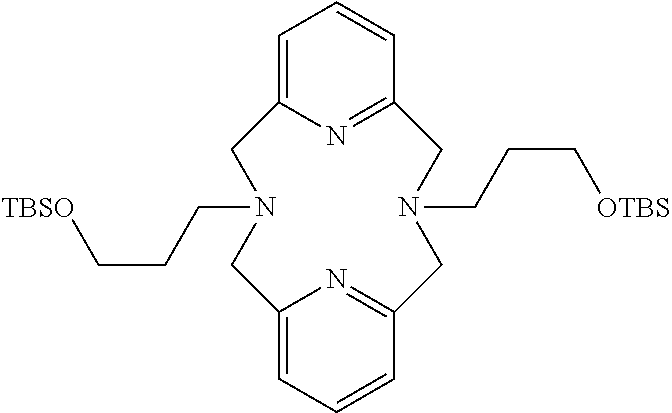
C12=NC(=CC=C1)CN(CCC[TBSO])CC1=CC=CC(=N1)CN(CCC[OTBS])C2
